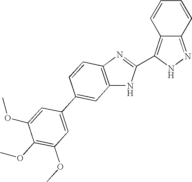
C1=CC2=C(C3=NC4=C(N3)C=C(C3=CC(OC)=C(OC)C(OC)=C3)C=C4)NN=C2C=C1
